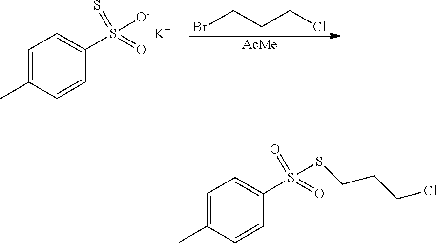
C1=C(C)C=CC(S(=O)([O-])=S)=C1.[K].BrCCCCl.[AcMe].C1=C(C)C=CC(S(=O)(SCCCCl)=O)=C1
